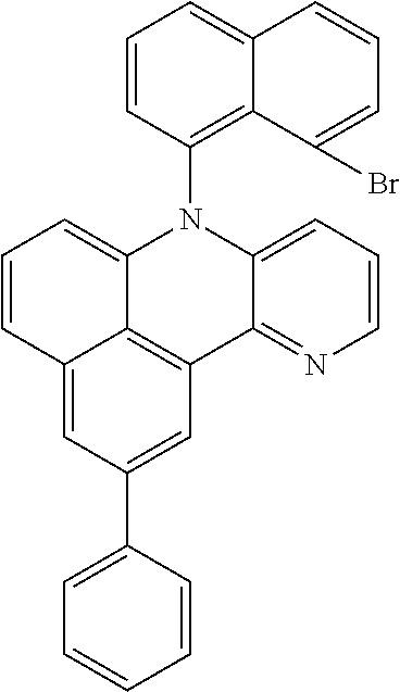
C1=CC2=CC(C3=CC=CC=C3)=CC3=C2C(=C1)N(C1=C2C(=CC=C1)C=CC=C2Br)C1=CC=CN=C31
